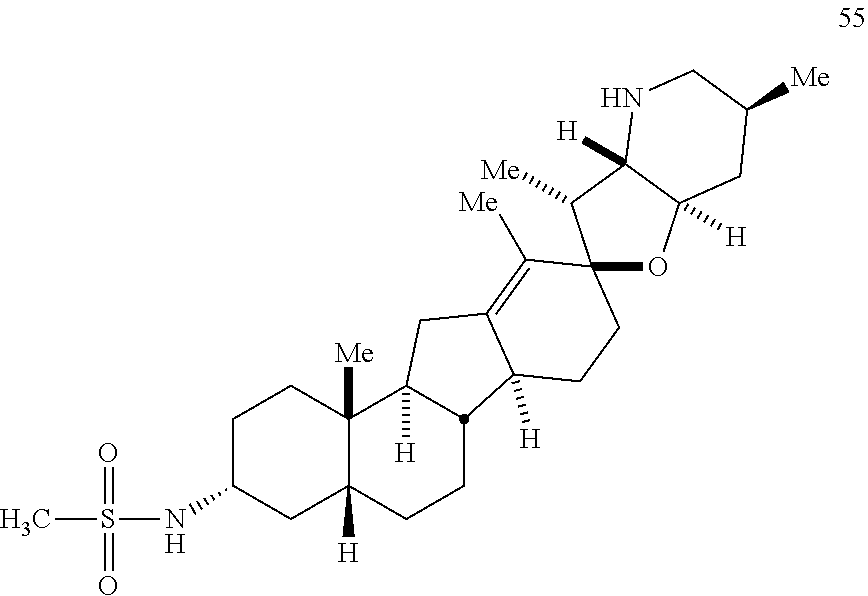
C1CC2([Me])C([H])(CC1NS(C)(=O)=O)CCC1C2([H])CC2=C([Me])C3(CCC21[H])OC1([H])C([H])(C3[Me])NCC([Me])C1
